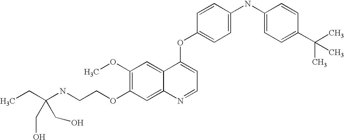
C1(OC)=C(OCCNC(CC)(CO)CO)C=C2C(=C1)C(OC1=CC=C(NC3=CC=C(C(C)(C)C)C=C3)C=C1)=CC=N2
